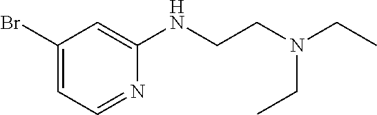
C1(Br)=CC=NC(NCCN(CC)CC)=C1
